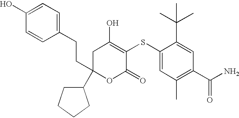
C1(C2(CCC3=CC=C(O)C=C3)OC(=O)C(SC3=CC(C)=C(C(N)=O)C=C3C(C)(C)C)=C(O)C2)CCCC1
